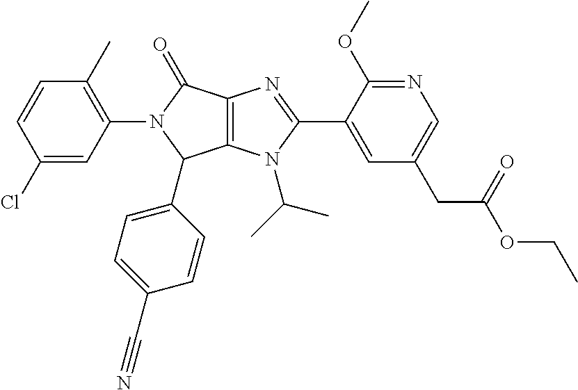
C12=C(N(C(C)C)C(C3=CC(CC(OCC)=O)=CN=C3OC)=N1)C(C1=CC=C(C#N)C=C1)N(C1=C(C)C=CC(Cl)=C1)C2=O
